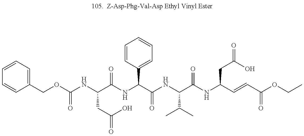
C1=CC=C(COC(NC(C(NC(C(NC(C(NC(C=CC(OCC)=O)CC(O)=O)=O)C(C)C)=O)C2=CC=CC=C2)=O)CC(=O)O)=O)C=C1
